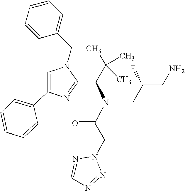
C1=C(C2=CC=CC=C2)N=C(C(C(C)(C)C)N(C(CN2N=CN=N2)=O)CC(CN)F)N1CC1=CC=CC=C1
